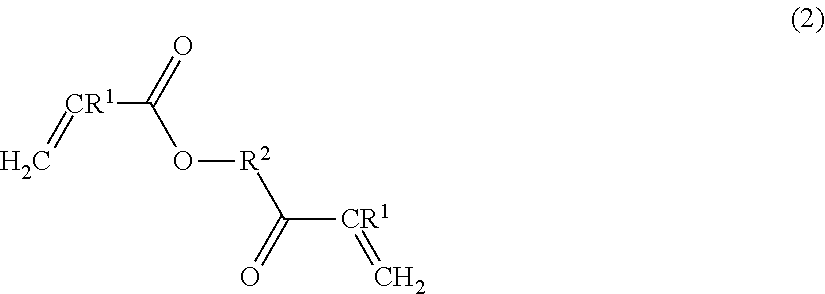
[CR1](C(=O)O[R2]C([CR1]=C)=O)=C
